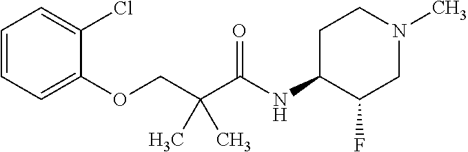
C1=CC=C(OCC(C(NC2CCN(C)CC2F)=O)(C)C)C(Cl)=C1
